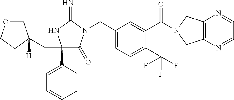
C1(CC2([H])COCC2)(C2=CC=CC=C2)C(=O)N(CC2=CC=C(C(F)(F)F)C(C(=O)N3CC4=C(C3)N=CC=N4)=C2)C(=N)N1
